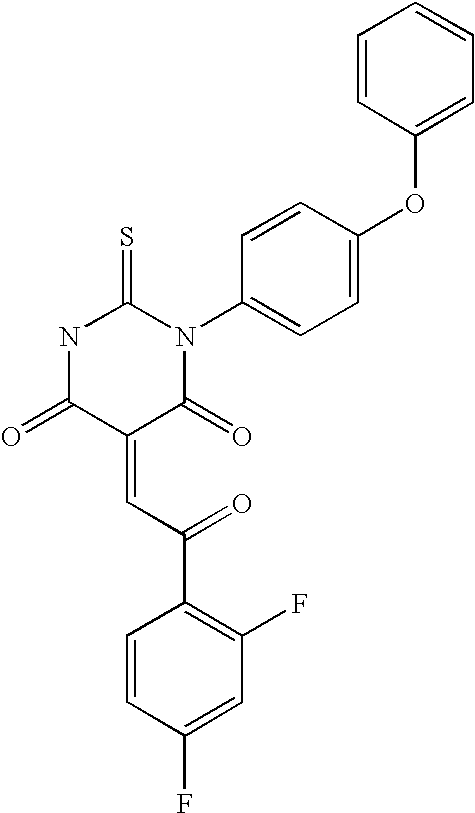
C1=CC(OC2=CC=C(N3C(=S)NC(=O)C(=CC(C4=C(F)C=C(F)C=C4)=O)C3=O)C=C2)=CC=C1
